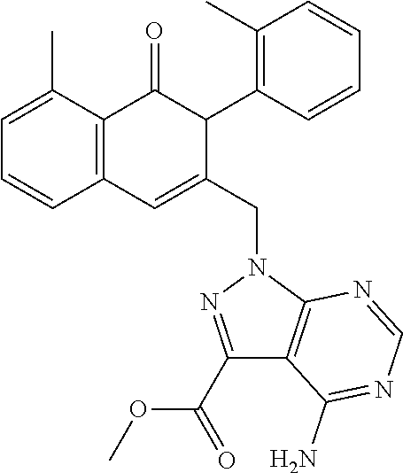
C1=C(C)C2=C(C=C1)C=C(CN1N=C(C(=O)OC)C3=C1N=CN=C3N)C(C1=C(C)C=CC=C1)C2=O
